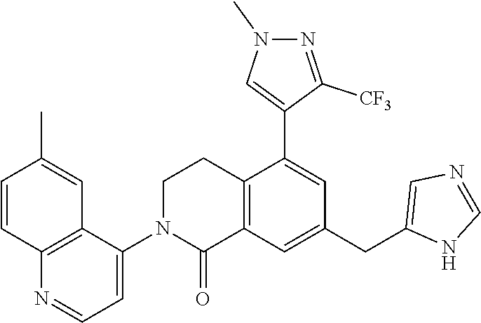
C12=C(C=C(CC3=CN=CN3)C=C1C1=CN(C)N=C1[CF3])C(=O)N(C1=CC=NC3=C1C=C(C)C=C3)CC2
